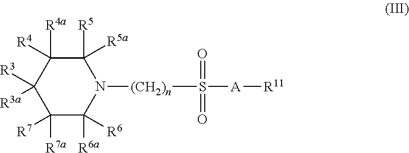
N1([(CH2)n]S(=O)(=O)[A][R11])C([R5a])([R5])C([R4])([R4a])C([R3])([R3a])C([R7a])([R7])C1([R6a])[R6]
